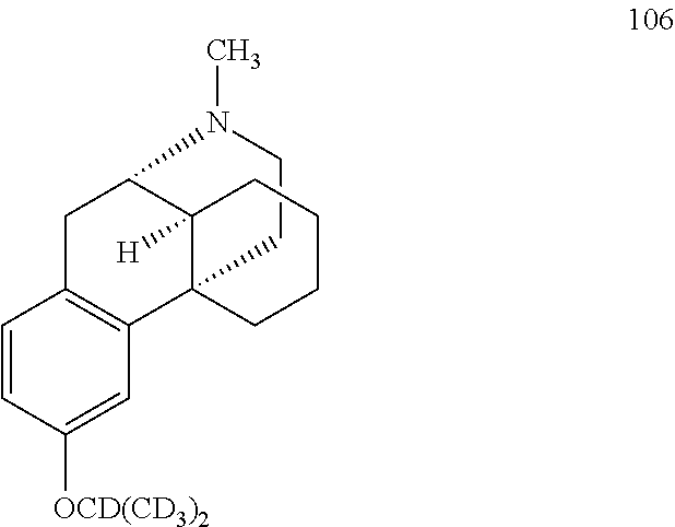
C1CN(C)C2C3([H])C1(C1=C(C=CC([OCD(CD3)2])=C1)C2)CCCC3
